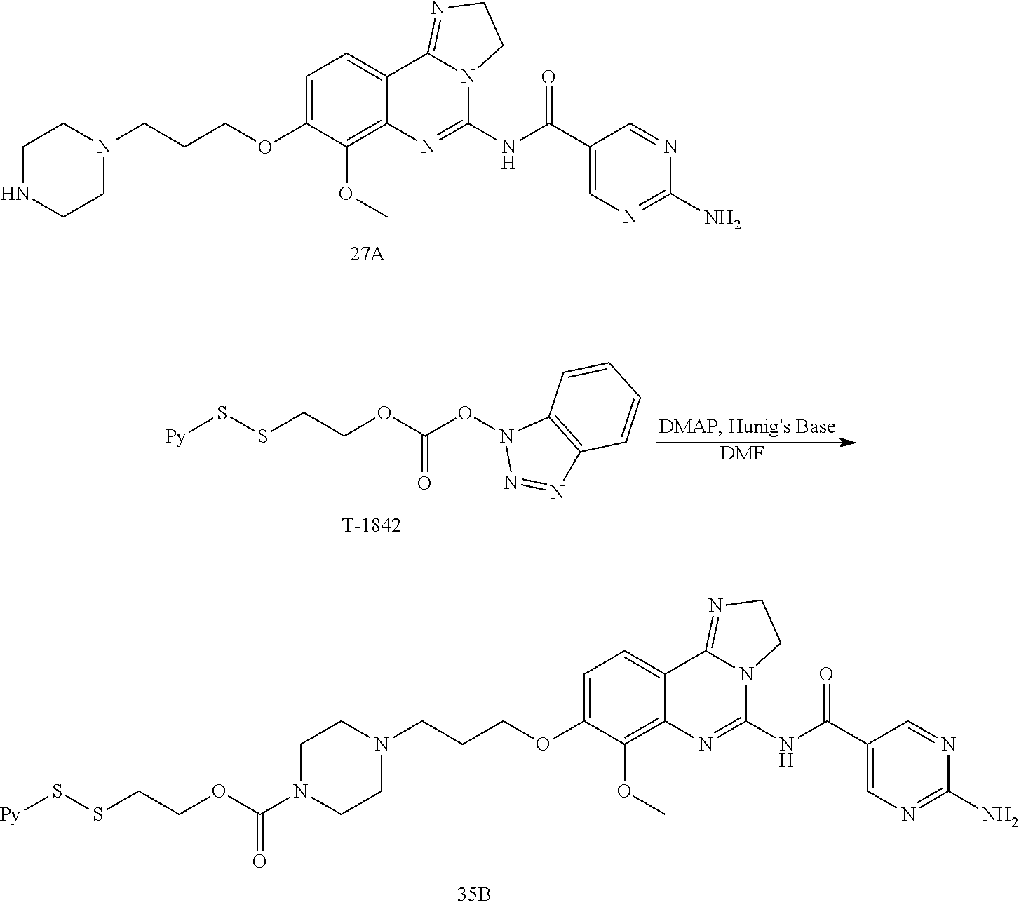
C1(N)=NC=C(C(NC2=NC3=C(OC)C(OCCCN4CCNCC4)=CC=C3C3=NCCN23)=O)C=N1.[DMF].N1=NC2=C(N1OC(OCCSS[Py])=O)C=CC=C2.NC1=NC=C(C(NC2=NC3=C(OC)C(OCCCN4CCN(C(OCCSS[Py])=O)CC4)=CC=C3C3=NCCN23)=O)C=N1
